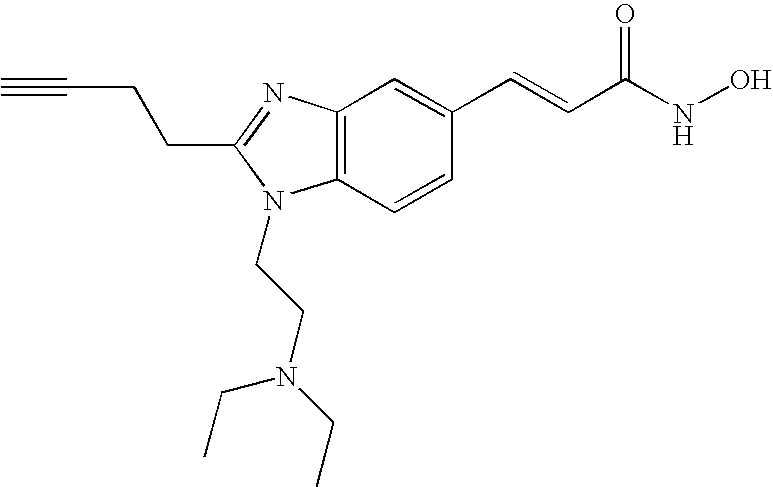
C12=C(N=C(CCC#C)N1CCN(CC)CC)C=C(C=CC(NO)=O)C=C2
